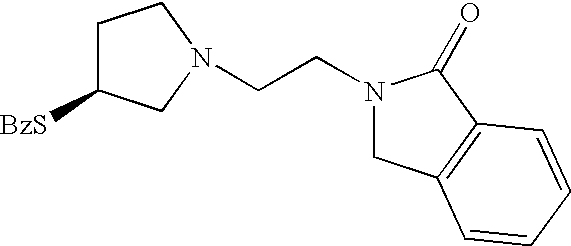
C1C([BzS])CN(CCN2CC3=C(C2=O)C=CC=C3)C1
